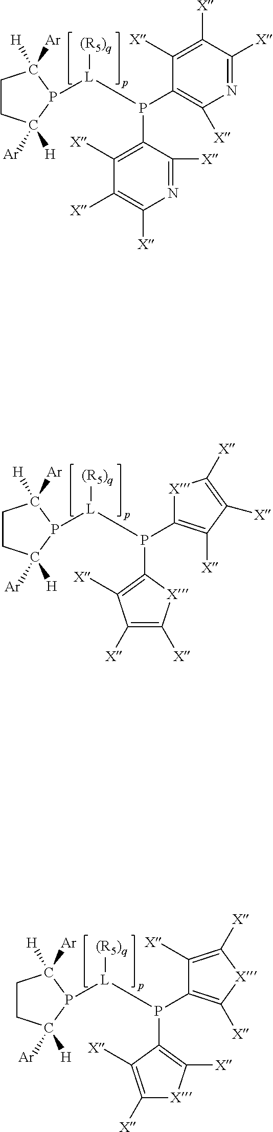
C1CC([H])([Ar])P([L]([(R5)q])P(C2=C([X])N=C([X])C([X])=C2[X])C2=C([X])C([X])=C([X])N=C2[X])C1([H])[Ar].C1CC([H])([Ar])P([L]([(R5)q])P(C2=C([X])C([X])=C([X])[X]2)C2=C([X])C([X])=C([X])[X]2)C1([H])[Ar].C1CC([H])([Ar])P([L]([(R5)q])P(C2=C([X])[X]C([X])=C2[X])C2=C([X])[X]C([X])=C2[X])C1([H])[Ar]
